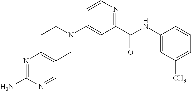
C1(N)=NC2=C(C=N1)CN(C1=CC(C(NC3=CC(C)=CC=C3)=O)=NC=C1)CC2
